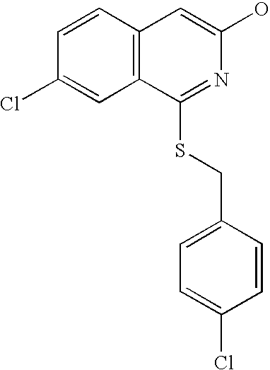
C12=C(C=C(O)N=C1SCC1=CC=C(Cl)C=C1)C=CC(Cl)=C2
